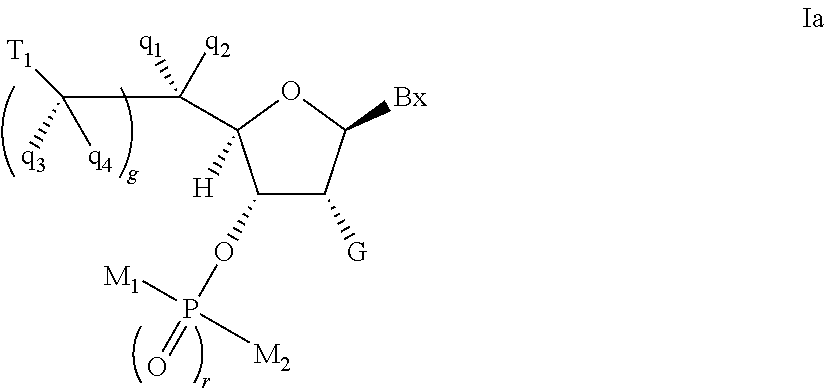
C1(OP(=O)([M2])[M1])C([G])C([Bx])OC1(C(C([q3])([q4])[T1])([q2])[q1])[H]
